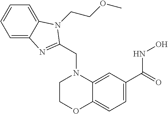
C1=C(C(=O)NO)C=C2C(=C1)OCCN2CC1=NC2=CC=CC=C2N1CCOC
